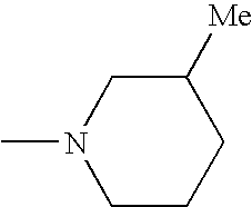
CN1CCCC([Me])C1
